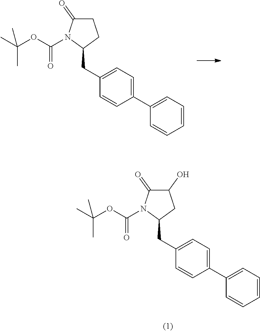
C1C(=O)N(C(OC(C)(C)C)=O)C(CC2=CC=C(C3=CC=CC=C3)C=C2)C1.C1(O)C(=O)N(C(OC(C)(C)C)=O)C(CC2=CC=C(C3=CC=CC=C3)C=C2)C1
